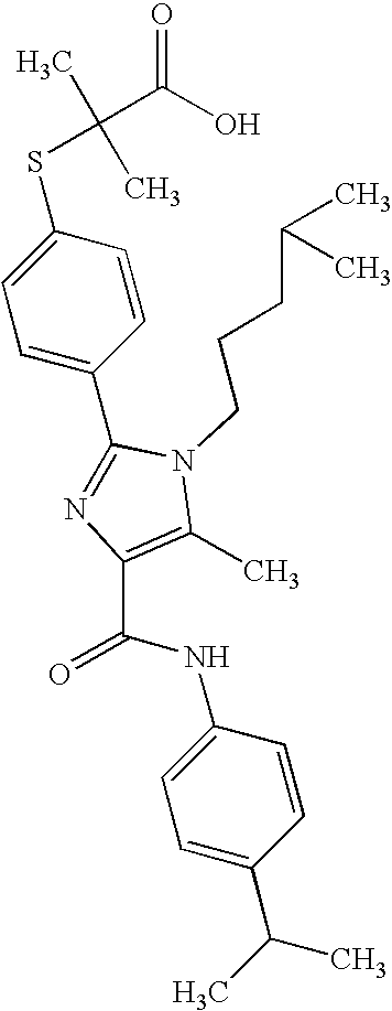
C1(C2=NC(C(NC3=CC=C(C(C)C)C=C3)=O)=C(C)N2CCCC(C)C)=CC=C(SC(C)(C)C(O)=O)C=C1
